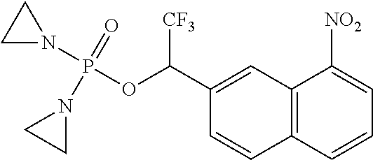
C12=C(C=CC=C1[NO2])C=CC(C(OP(=O)(N1CC1)N1CC1)[CF3])=C2
